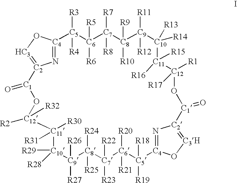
[C11]1([R31])([R30])[C10]([R29])([R28])[C9]([R26])([R27])[C8]([R24])([R25])[C7]([R22])([R23])[C6]([R20])([R21])[C5]([R18])([R19])[C4]2=N[C2](=[C3H]O2)[C1](=O)O[C12]([R1])([R17])[C11]([R15])([R16])[C10]([R13])([R14])[C9]([R11])([R12])[C8]([R9])([R10])[C7]([R7])([R8])[C6]([R5])([R6])[C5]([R3])([R4])[C4]2=N[C2](=[HC3]O2)[C1](=O)O[C12]1([R2])[R32]
